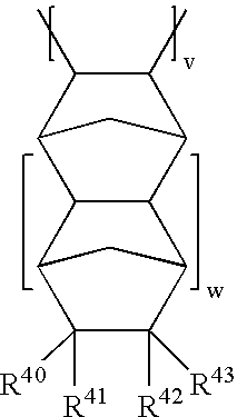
C12C3C(C(C(C)C1C)C2)C1C([R43])([R42])C([R40])([R41])C3C1
